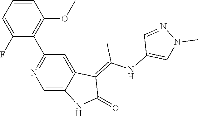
C1=CC=C(F)C(C2=NC=C3C(=C2)C(=C(NC2=CN(C)N=C2)C)C(=O)N3)=C1OC
